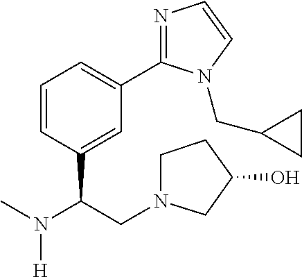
C1=CC(C(CN2CCC(O)C2)N(C)[H])=CC(C2=NC=CN2CC2CC2)=C1
